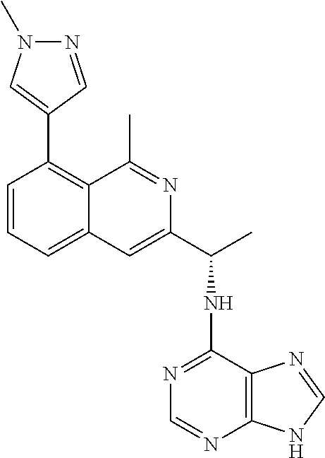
C1=CC=C2C(=C1C1=CN(C)N=C1)C(C)=NC(C(C)NC1=NC=NC3=C1N=CN3)=C2
